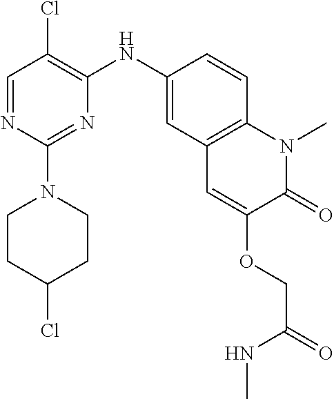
C1=NC(N2CCC(Cl)CC2)=NC(NC2=CC3=C(C=C2)N(C)C(=O)C(OCC(NC)=O)=C3)=C1Cl
